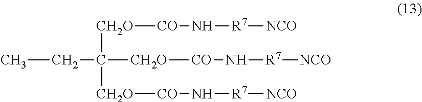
CCC([CH2O][CO]N[R7][NCO])([CH2O][CO]N[R7][NCO])[CH2O][CO]N[R7][NCO]
